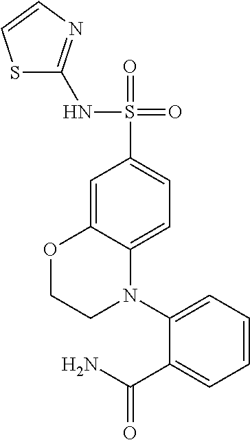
C1=C2C(=CC=C1S(NC1=NC=CS1)(=O)=O)N(C1=CC=CC=C1C(=O)N)CCO2
